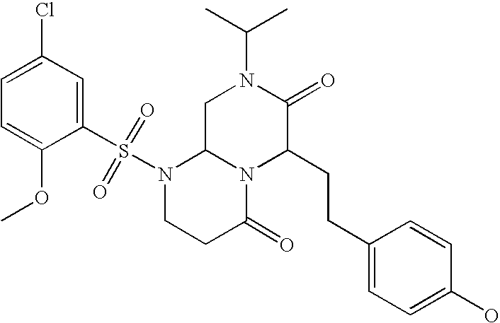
C1(S(N2CCC(=O)N3C2CN(C(C)C)C(=O)C3CCC2=CC=C(O)C=C2)(=O)=O)=CC(Cl)=CC=C1OC
